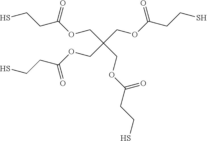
SCCC(OCC(COC(CCS)=O)(COC(CCS)=O)COC(CCS)=O)=O
